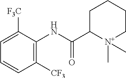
C1([CF3])=C(NC(C2CCCC[N+]2(C)C)=O)C([F3C])=CC=C1
